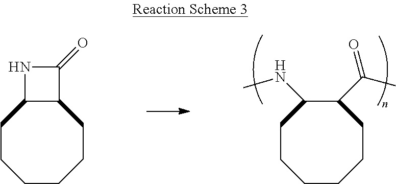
C1CCCCCC(C(C)=O)C1NC.C1CCCCCC2C1NC2=O
